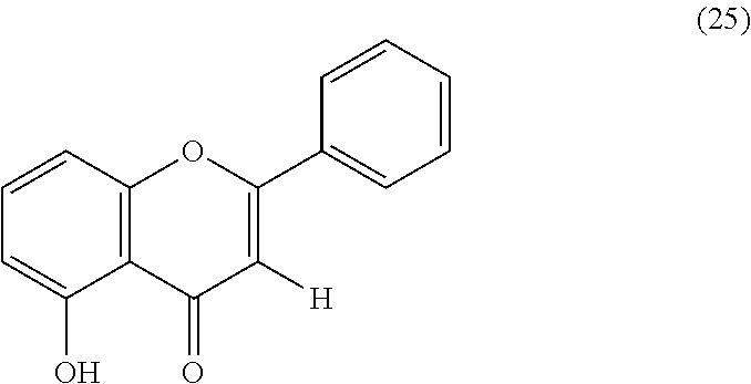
C1=CC2=C(C(O)=C1)C(=O)C([H])=C(C1=CC=CC=C1)O2
